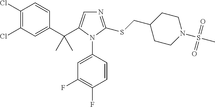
C1(C(C2=CN=C(SCC3CCN(S(C)(=O)=O)CC3)N2C2=CC(F)=C(F)C=C2)(C)C)=CC(Cl)=C(Cl)C=C1
